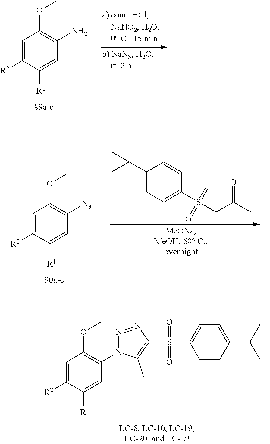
N1=NC(S(=O)(=O)C2=CC=C(C(C)(C)C)C=C2)=C(C)N1C1=C(OC)C=C([R2])C([R1])=C1.C1=C([R2])C([R1])=CC(N)=C1OC.C1=C([R2])C([R1])=CC([N3])=C1OC.C1(C(C)(C)C)=CC=C(S(=O)(=O)CC(C)=O)C=C1
